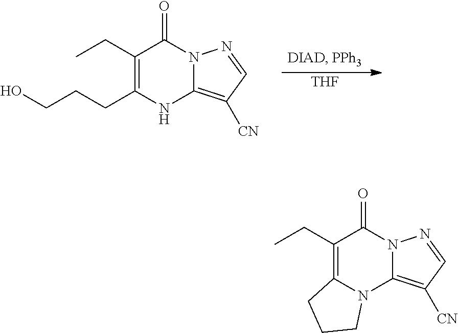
[THF].C1(CC)=C(CCCO)NC2=C([CN])C=NN2C1=O.C1(CC)=C2N(C3=C([CN])C=NN3C1=O)CCC2
